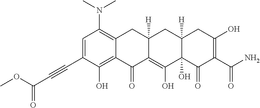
C1=C(C#CC(OC)=O)C(O)=C2C(=C1N(C)C)CC1([H])C(=C(O)C3(O)C([H])(C1)CC(O)=C(C(N)=O)C3=O)C2=O
